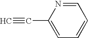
C#CC1=CC=CC=N1
